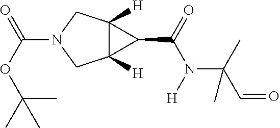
C12([H])C([H])(CN(C(OC(C)(C)C)=O)C1)C2C(=O)N(C(C=O)(C)C)[H]
